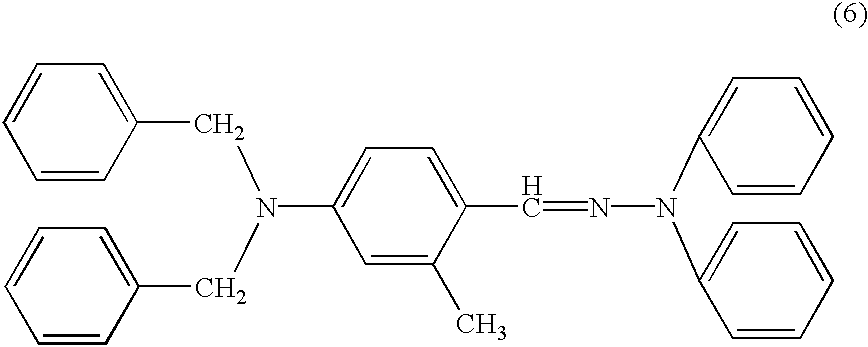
C(=NN(C1=CC=CC=C1)C1=CC=CC=C1)C1=CC=C(N(CC2=CC=CC=C2)CC2=CC=CC=C2)C=C1C
